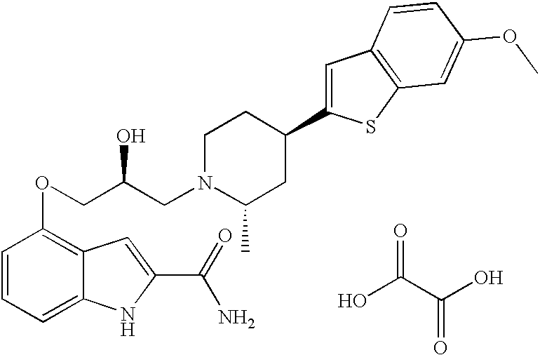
C1=CC=C2C(=C1OCC(CN1C(C)CC(C3=CC4=C(S3)C=C(OC)C=C4)CC1)O)C=C(C(=O)N)N2.OC(C(O)=O)=O
